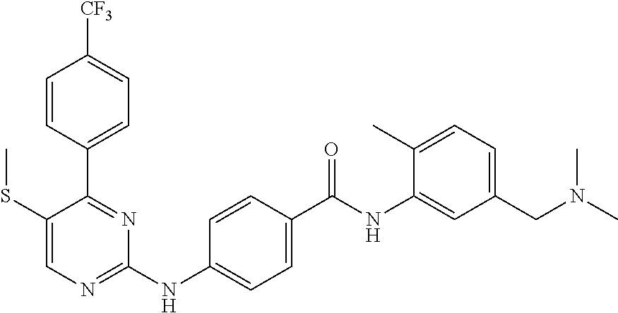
C1=CC(C2=NC(NC3=CC=C(C(NC4=CC(CN(C)C)=CC=C4C)=O)C=C3)=NC=C2SC)=CC=C1[CF3]
